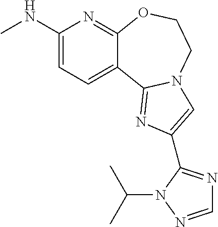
C1(NC)=CC=C2C(=N1)OCCN1C2=NC(C2=NC=NN2C(C)C)=C1
